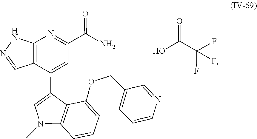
C1=CN=CC(COC2=CC=CC3=C2C(C2=CC(C(=O)N)=NC4=C2C=NN4)=CN3C)=C1.OC(C(F)(F)F)=O
